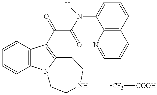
C1=CC2=C(C=C1)N1C(=C2C(C(=O)N(C2=CC=CC3=C2N=CC=C3)[H])=O)CCNCC1.[CF3][COOH]
